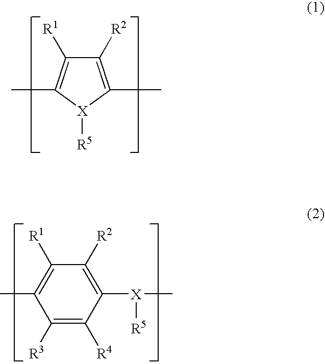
C1([R2])=C(C)[X]([R5])C(C)=C1[R1].C1([R3])=C([R4])C([X]([R5])C)=C([R2])C([R1])=C1C
